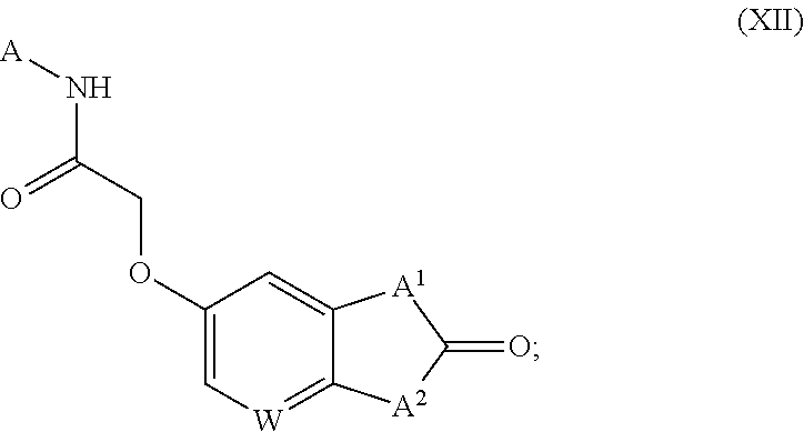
[A]NC(COC1=C[W]=C2C(=C1)[A1]C(=O)[A2]2)=O
